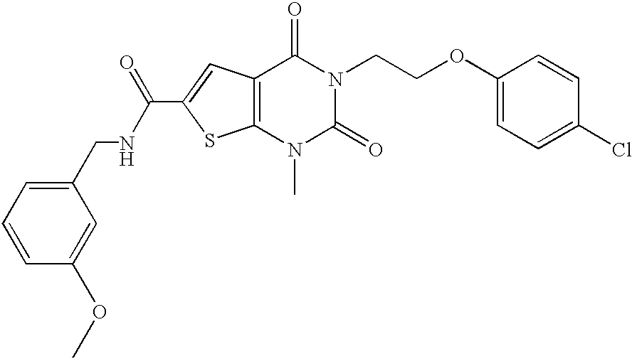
C12=C(C=C(C(=O)NCC3=CC=CC(OC)=C3)S1)C(=O)N(CCOC1=CC=C(Cl)C=C1)C(=O)N2C
